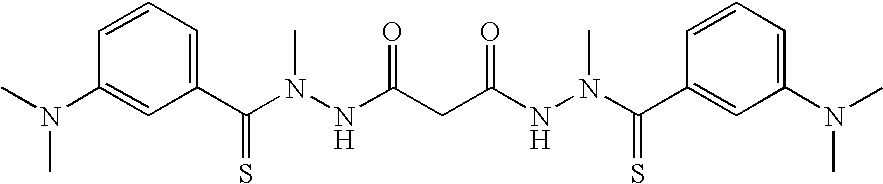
C1(C(N(NC(CC(NN(C(C2=CC(N(C)C)=CC=C2)=S)C)=O)=O)C)=S)=CC=CC(N(C)C)=C1
